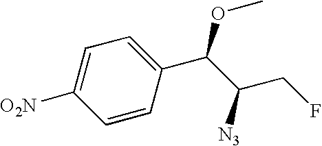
C1([O2N])=CC=C(C(OC)C([N3])CF)C=C1
